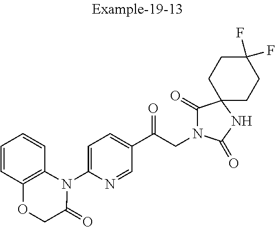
C1(C(CN2C(=O)C3(NC2=O)CCC(F)(F)CC3)=O)=CC=C(N2C3=C(OCC2=O)C=CC=C3)N=C1
